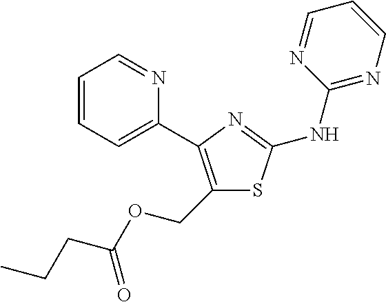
C1(COC(CCC)=O)=C(C2=CC=CC=N2)N=C(NC2=NC=CC=N2)S1
